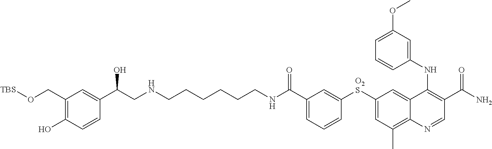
C1(CO[TBS])=C(O)C=CC(C(CNCCCCCCNC(C2=CC=CC([O2S]C3=CC(C)=C4C(=C3)C(NC3=CC(OC)=CC=C3)=C(C(N)=O)C=N4)=C2)=O)O)=C1
